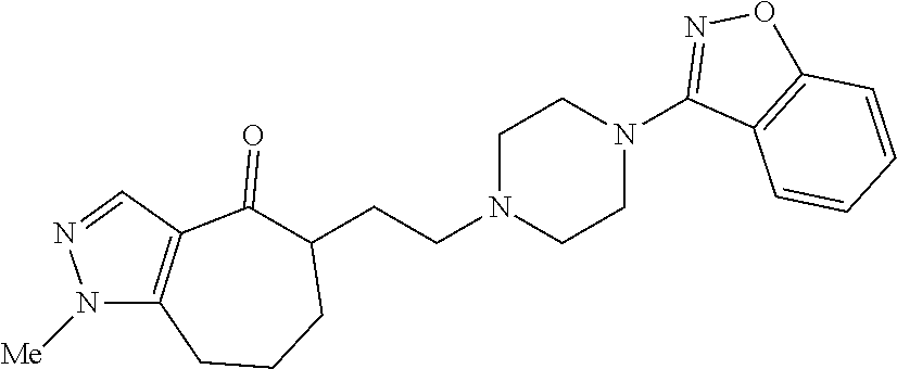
C1(CCN2CCN(C3=NOC4=C3C=CC=C4)CC2)C(=O)C2=C(CCC1)N([Me])N=C2
